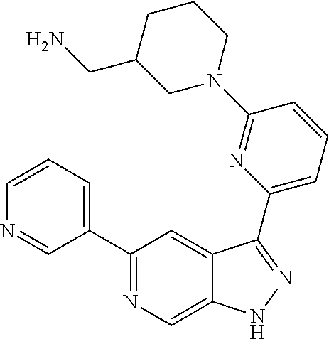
C1(C2=CC=CN=C2)=NC=C2C(=C1)C(C1=CC=CC(N3CCCC(CN)C3)=N1)=NN2
